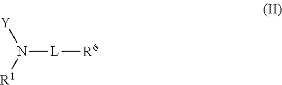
N([L][R6])([Y])[R1]
